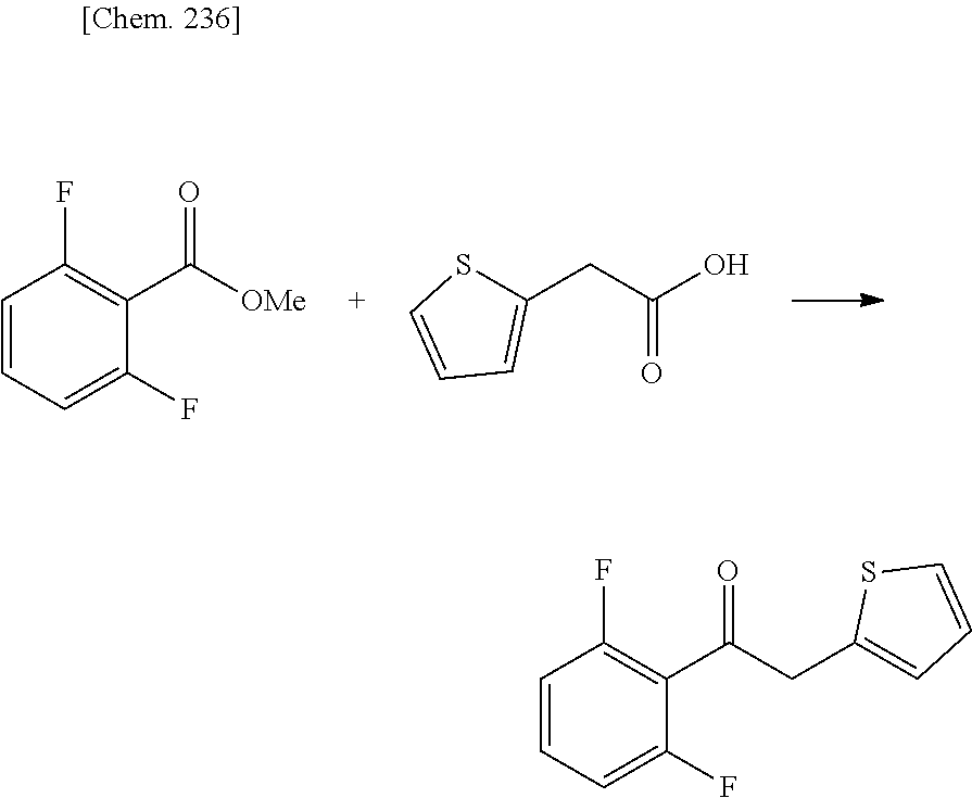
C1=CC=C(F)C(C([OMe])=O)=C1F.C1(CC(O)=O)=CC=CS1.C1=CC=C(F)C(C(CC2=CC=CS2)=O)=C1F
